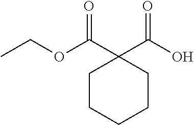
CCOC(C1(C(O)=O)CCCCC1)=O
